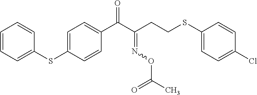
C1=CC=CC(SC2=CC=C(C(C(CCSC3=CC=C(Cl)C=C3)=NOC(C)=O)=O)C=C2)=C1
